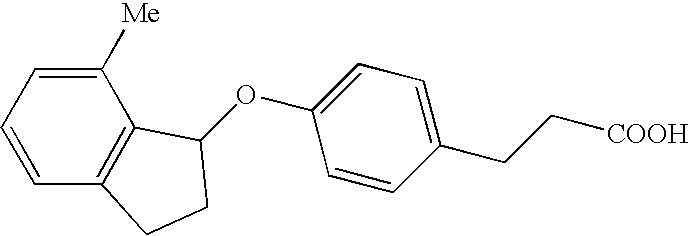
O(C1=CC=C(CC[COOH])C=C1)C1C2=C(C=CC=C2[Me])CC1
